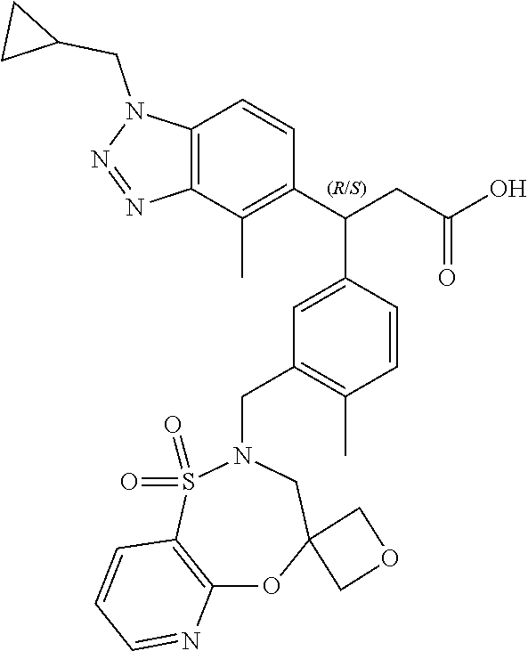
C12=C(C(C)=C(C(CC(O)=O)C3=CC(CN4S(=O)(=O)C5=C(OC6(C4)COC6)N=CC=C5)=C(C)C=C3)C=C1)N=NN2CC1CC1
